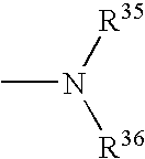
CN([R36])[R35]
